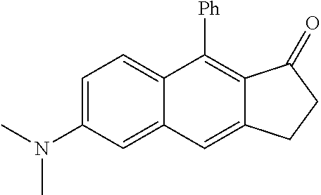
C1=C(N(C)C)C=C2C(=C1)C([Ph])=C1C(=C2)CCC1=O
